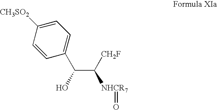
C1=C([CH3SO2])C=CC(C(C([NHCR7]=O)[CH2F])O)=C1
